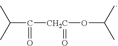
C(C([CH2C](OC(C)C)=O)=O)(C)C
